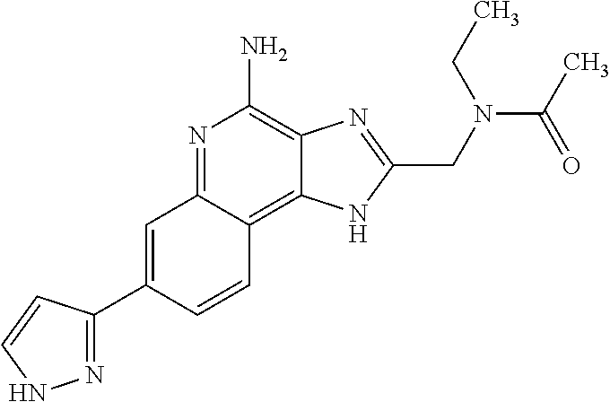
C1=C(C2=NNC=C2)C=CC2=C3C(=C(N)N=C12)N=C(CN(C(C)=O)CC)N3
